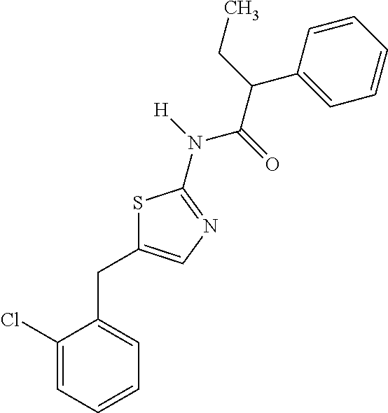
C1(Cl)=CC=CC=C1CC1=CN=C(N([H])C(=O)C(CC)C2=CC=CC=C2)S1
